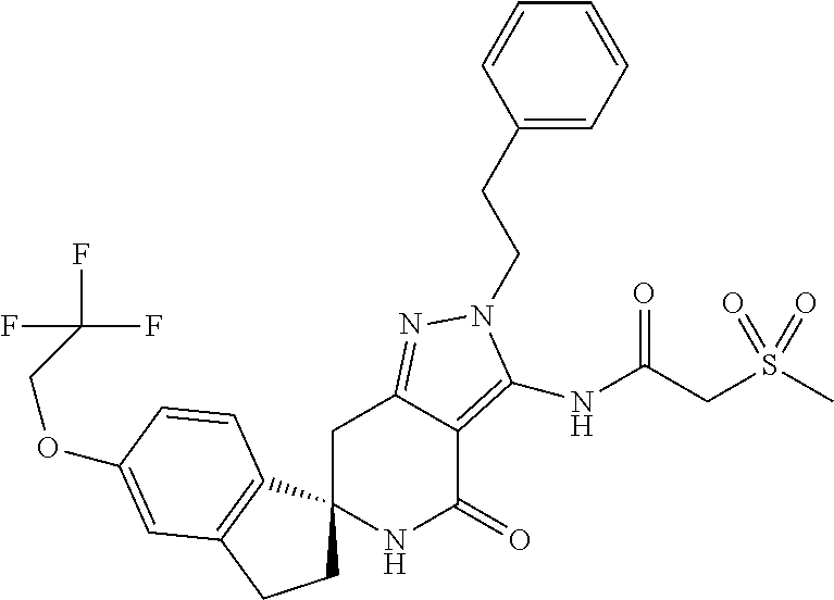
O(C1=CC2=C(C3(CC2)NC(=O)C2=C(NC(CS(C)(=O)=O)=O)N(CCC4=CC=CC=C4)N=C2C3)C=C1)CC(F)(F)F
